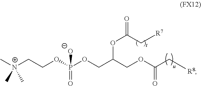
C[N+](CCOP(OCC(COC(C[R8])=O)OC(=O)C[R7])(=O)[O-])(C)C
